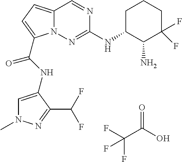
O=C(O)C(F)(F)F.N1=CC2=CC=C(C(NC3=CN(C)N=C3C(F)F)=O)N2N=C1NC1C(N)C(F)(F)CCC1
